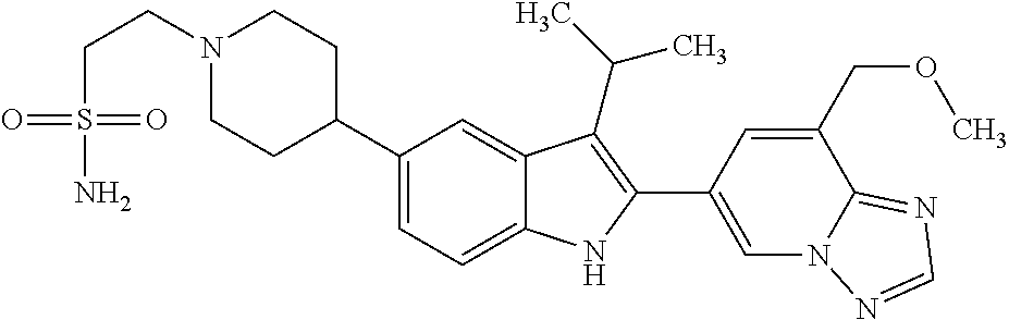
N1(CCS(N)(=O)=O)CCC(C2=CC=C3C(=C2)C(C(C)C)=C(C2=CN4C(=NC=N4)C(COC)=C2)N3)CC1
